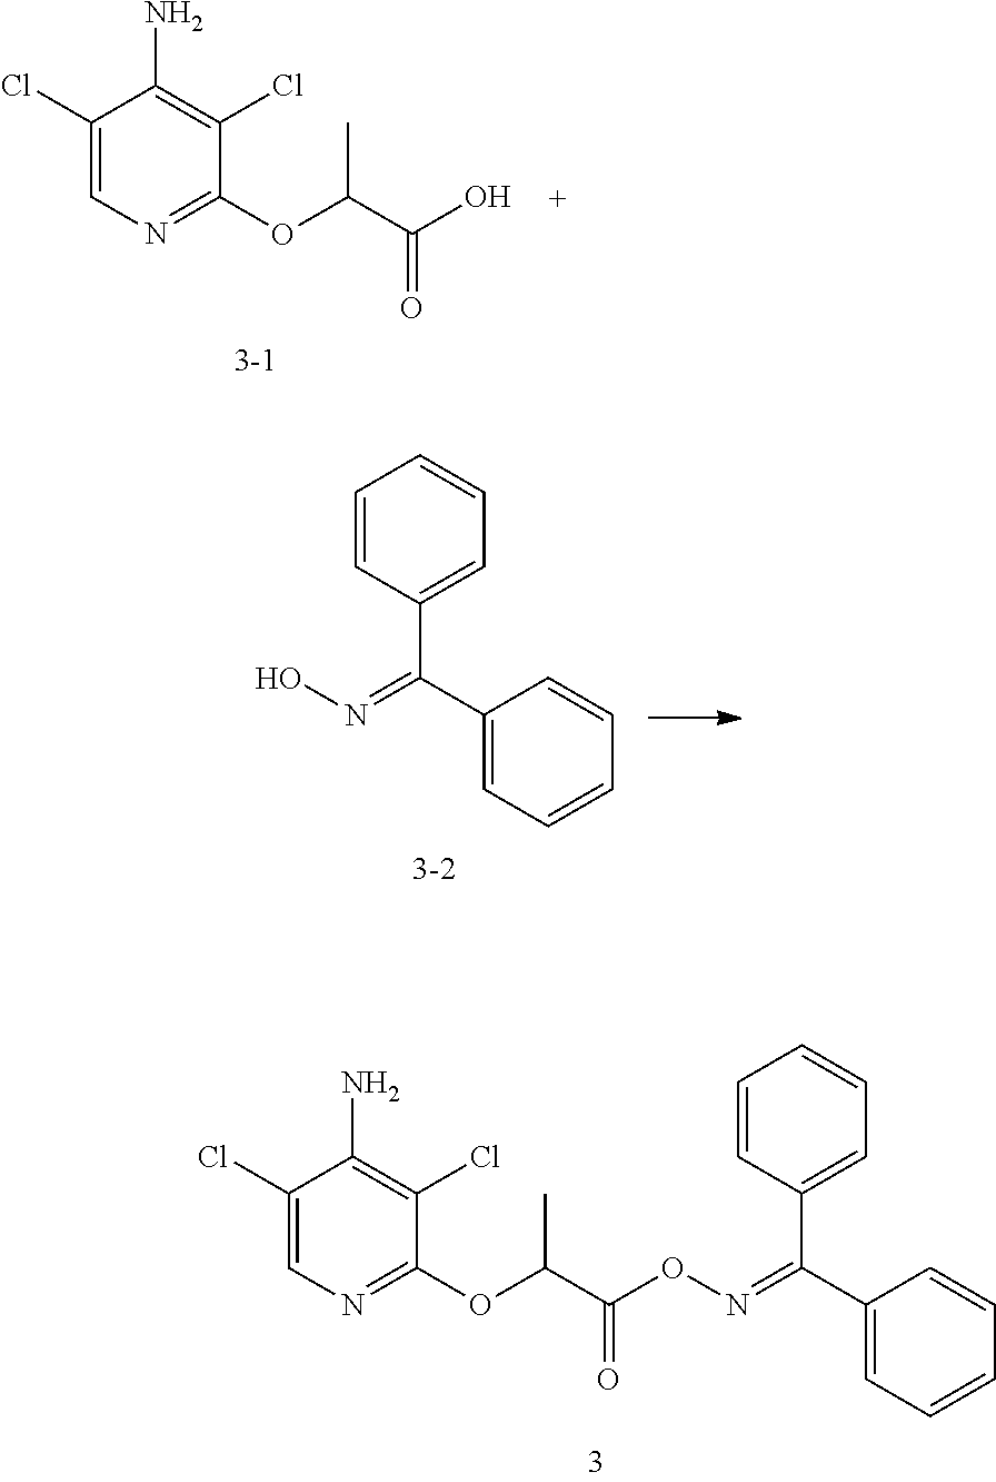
C(C(=O)O)(OC1=NC=C(Cl)C(N)=C1Cl)C.C(=NO)(C1=CC=CC=C1)C1=CC=CC=C1.C(C(=O)ON=C(C1=CC=CC=C1)C1=CC=CC=C1)(OC1=NC=C(Cl)C(N)=C1Cl)C
